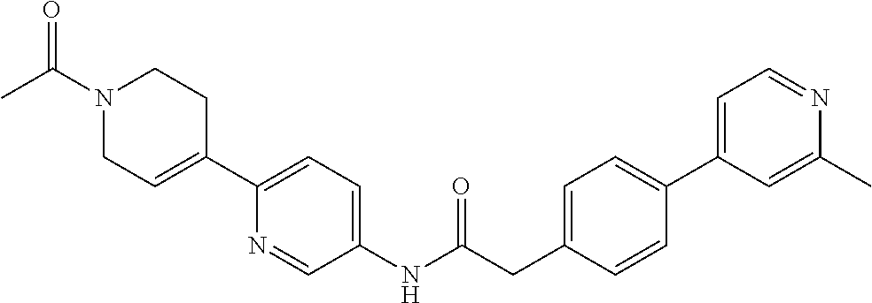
N1(C(C)=O)CC=C(C2=CC=C(NC(CC3=CC=C(C4=CC=NC(C)=C4)C=C3)=O)C=N2)CC1
